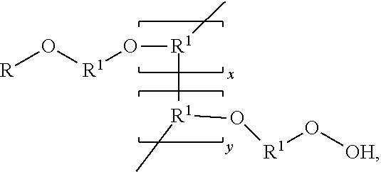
[R]O[R1]O[R1](C)[R1](C)O[R1]O[OH].[x]
